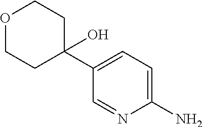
C1=NC(N)=CC=C1C1(O)CCOCC1
